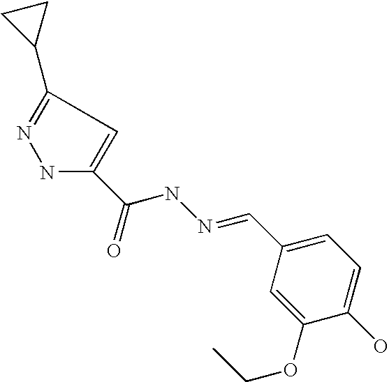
C1(C=NNC(=O)C2=CC(C3CC3)=NN2)=CC=C(O)C(OCC)=C1
